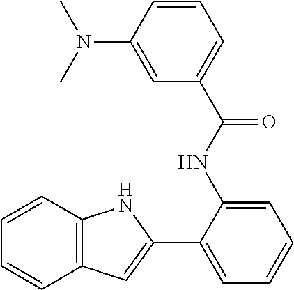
C1(C2=CC3=C(N2)C=CC=C3)=CC=CC=C1NC(C1=CC=CC(N(C)C)=C1)=O
